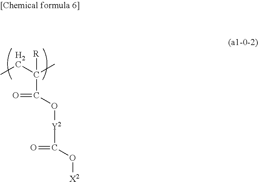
CCC(C)(C(O[Y2]C(=O)O[X2])=O)[R]
